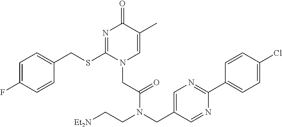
C1=C(F)C=CC(CSC2=NC(=O)C(C)=CN2CC(=O)N(CC2=CN=C(C3=CC=C(Cl)C=C3)N=C2)CC[Et2N])=C1
